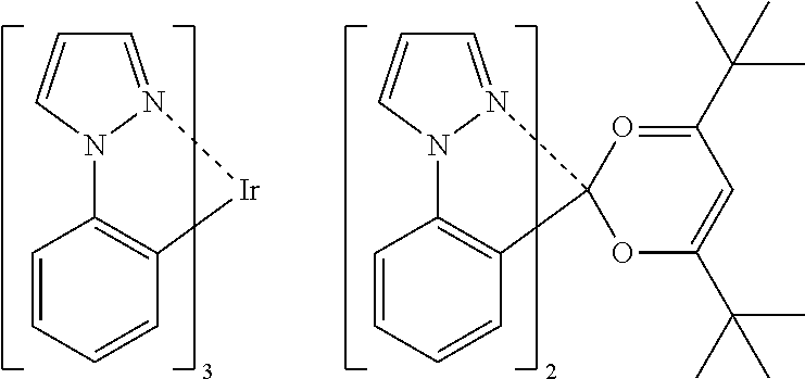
C1=N2N(C=C1)C1=C(C=CC=C1)[Ir]2.C1=N2N(C=C1)C1=C(C=CC=C1)C21OC(C(C)(C)C)=CC(C(C)(C)C)=O1
